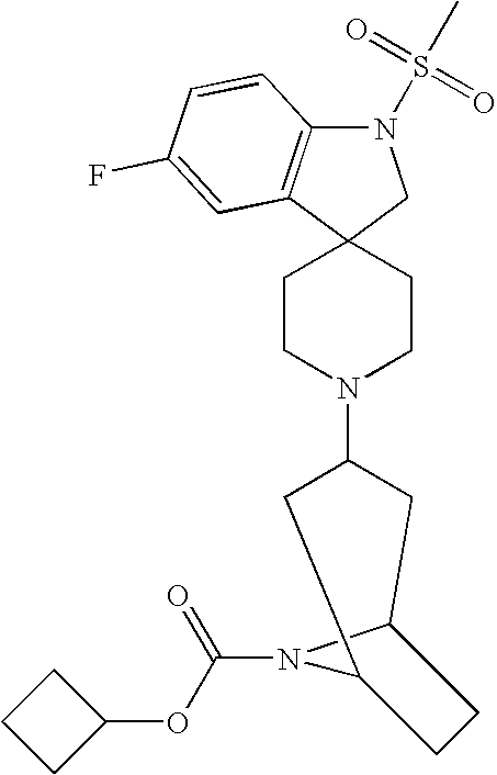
N1(S(C)(=O)=O)C2=C(C3(C1)CCN(C1CC4N(C(OC5CCC5)=O)C(C1)CC4)CC3)C=C(F)C=C2
